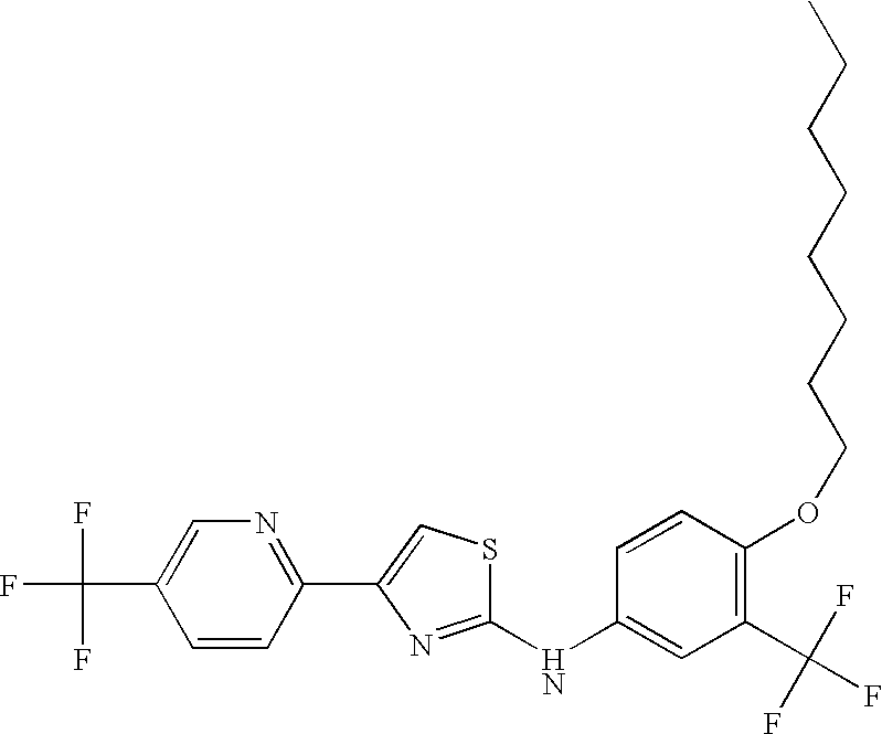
C1(NC2=CC(C(F)(F)F)=C(OCCCCCCCC)C=C2)=NC(C2=NC=C(C(F)(F)F)C=C2)=CS1
